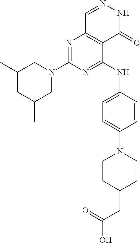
N1=C(NC2=CC=C(N3CCC(CC(O)=O)CC3)C=C2)C2=C(N=C1N1CC(C)CC(C)C1)C=NNC2=O
